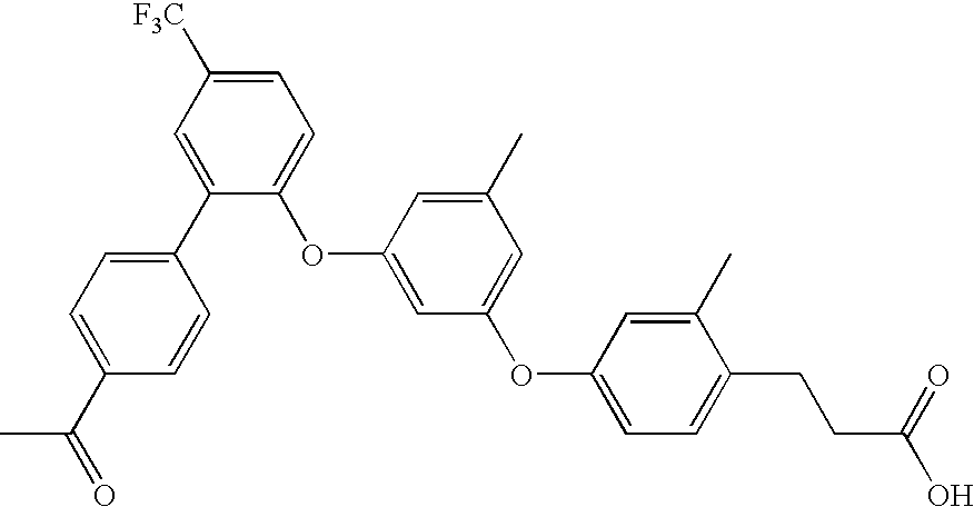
C1(C2=CC([F3C])=CC=C2OC2=CC(OC3=CC=C(CCC(O)=O)C(C)=C3)=CC(C)=C2)=CC=C(C(=O)C)C=C1
